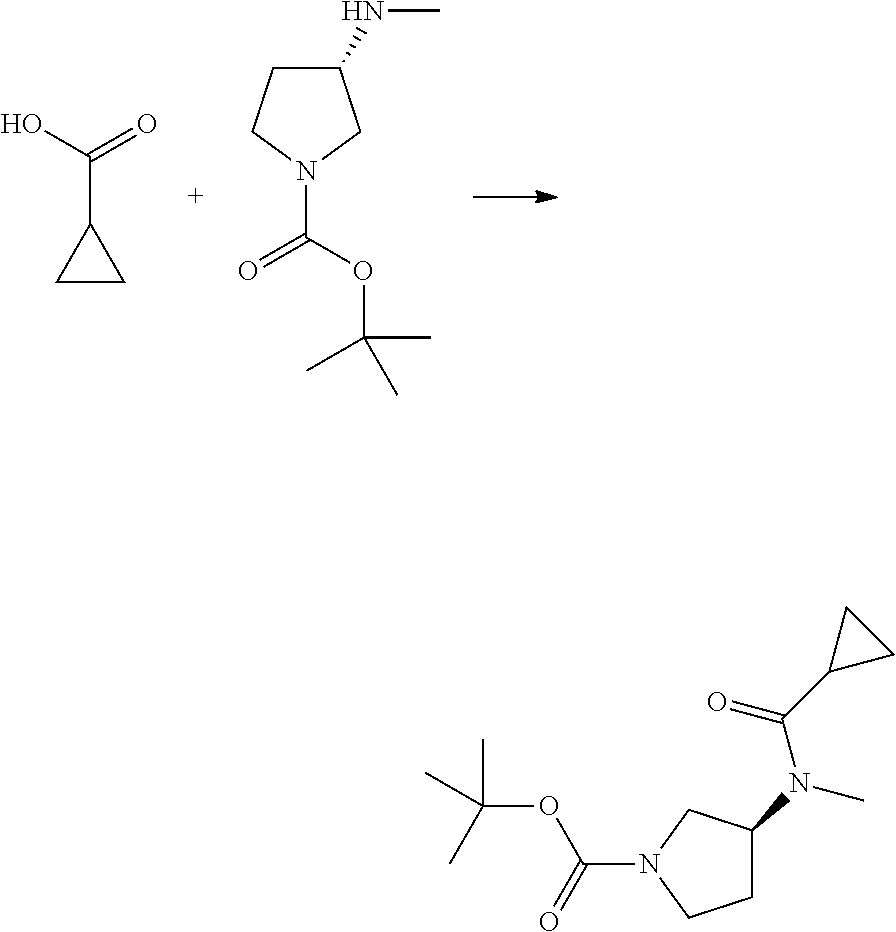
OC(=O)C1CC1.C1(NC)CCN(C(OC(C)(C)C)=O)C1.C1C(N(C)C(C2CC2)=O)CN(C(=O)OC(C)(C)C)C1
